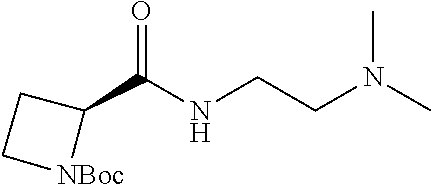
CN(CCNC(C1CC[NBoc]1)=O)C
